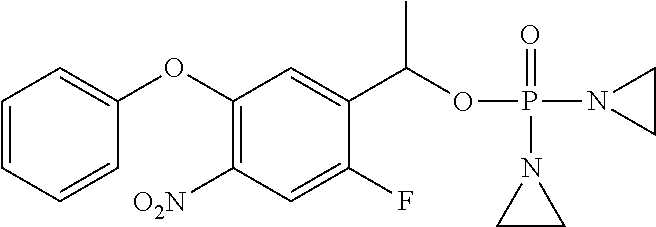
C1=CC=CC(OC2=C([O2N])C=C(F)C(C(OP(N3CC3)(=O)N3CC3)C)=C2)=C1
